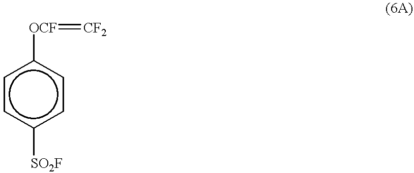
c1c([SO2F])ccc([OCF]=[CF2])c1
